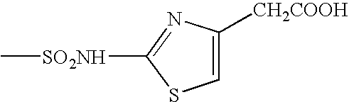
C[SO2NH]C1=NC([CH2COOH])=CS1
